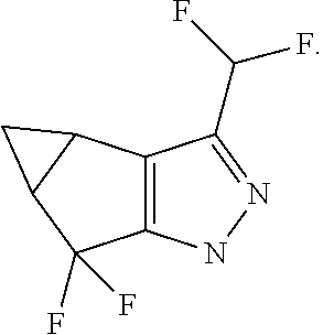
C12=C(NN=C1C(F)F)C(F)(F)C1C2C1
